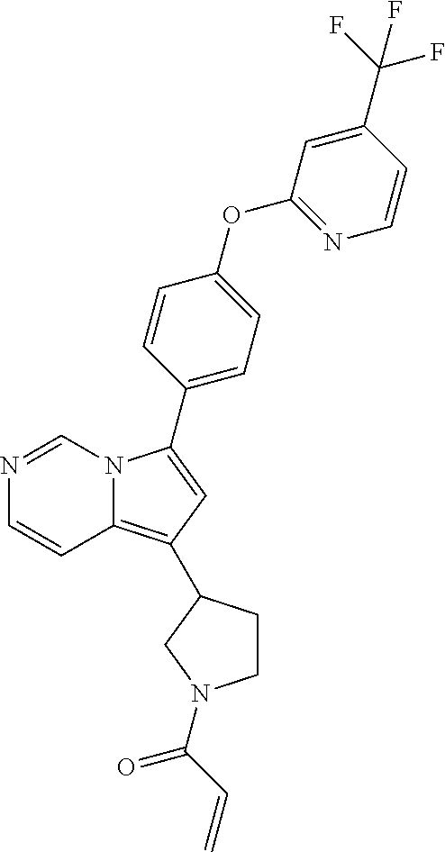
N1=CN2C(=C(C3CCN(C(C=C)=O)C3)C=C2C2=CC=C(OC3=NC=CC(C(F)(F)F)=C3)C=C2)C=C1
